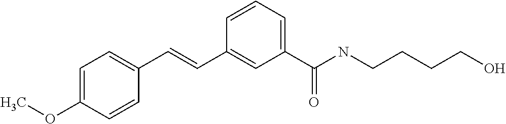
C(C1=CC=C(OC)C=C1)=CC1=CC(C(NCCCCO)=O)=CC=C1
